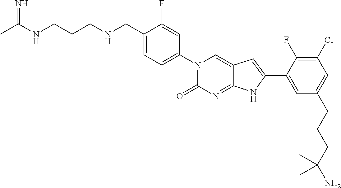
CC(NCCCNCC1=CC=C(N2C(=O)N=C3C(=C2)C=C(C2=CC(CCCC(N)(C)C)=CC(Cl)=C2F)N3)C=C1F)=N
